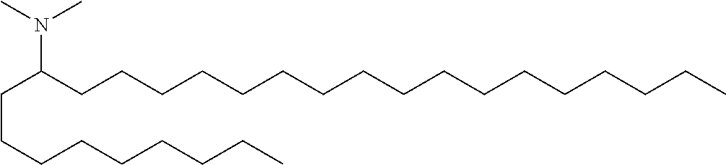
C(CCCCCCCC)C(CCCCCCCCCCCCCCCCC)N(C)C
